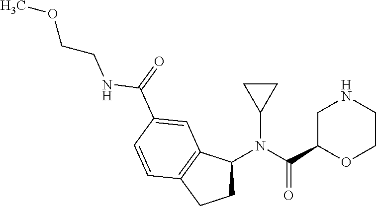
C1C(C(N(C2CCC3=C2C=C(C(=O)NCCOC)C=C3)C2CC2)=O)OCCN1
